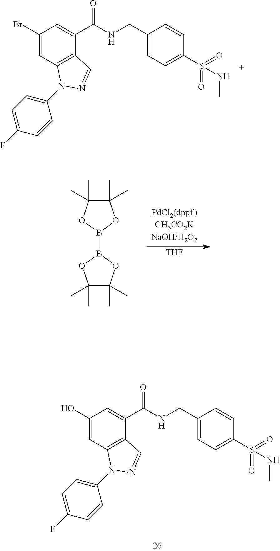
C1(O)=CC2=C(C(C(NCC3=CC=C(S(=O)(=O)NC)C=C3)=O)=C1)C=NN2C1=CC=C(F)C=C1.C1(Br)=CC2=C(C(C(NCC3=CC=C(S(=O)(=O)NC)C=C3)=O)=C1)C=NN2C1=CC=C(F)C=C1.C1(C)(C)C(C)(C)OB(B2OC(C)(C)C(C)(C)O2)O1.[THF]
